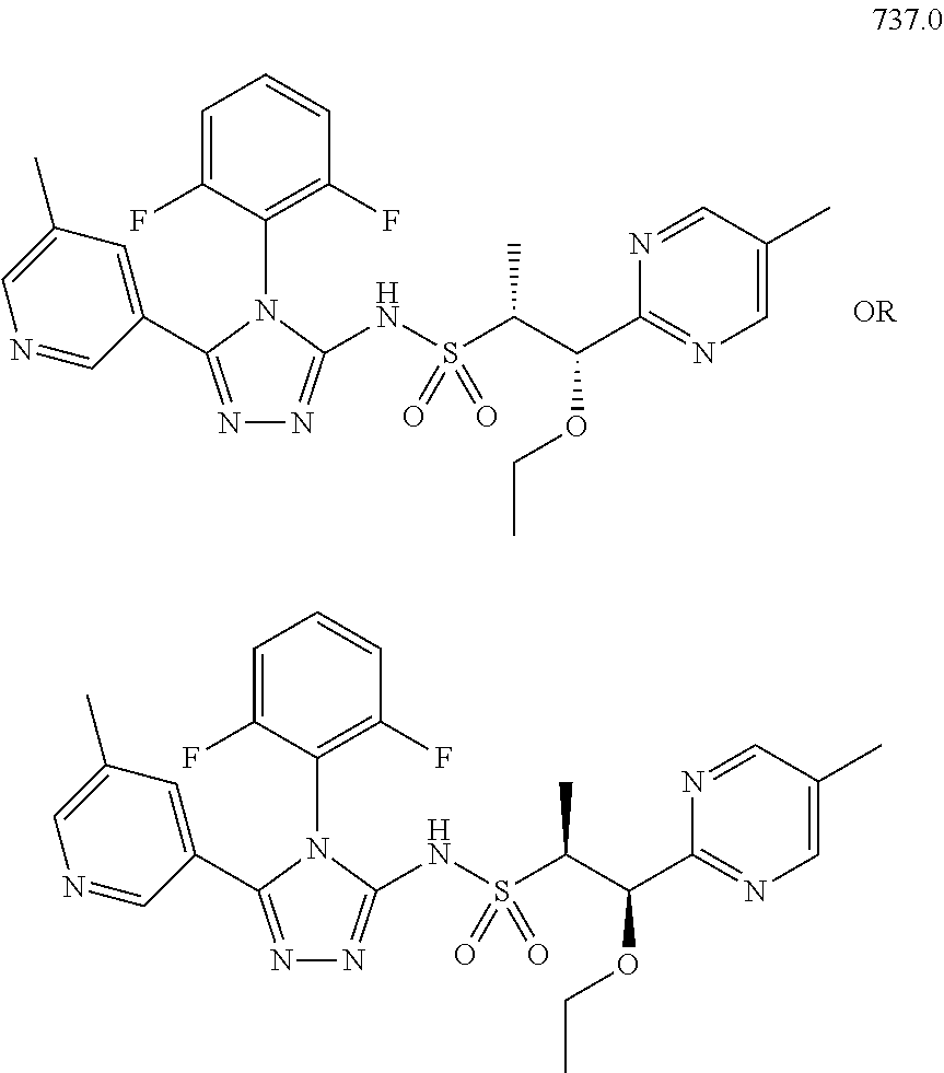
C1(C2=NN=C(NS(C(C(C3=NC=C(C)C=N3)OCC)C)(=O)=O)N2C2=C(F)C=CC=C2F)=CC(C)=CN=C1.C1(C2=NN=C(NS(C(C(C3=NC=C(C)C=N3)OCC)C)(=O)=O)N2C2=C(F)C=CC=C2F)=CC(C)=CN=C1
